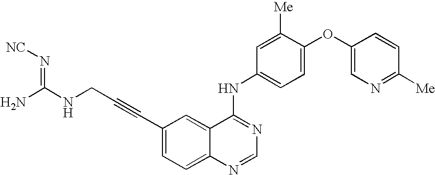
C1=C(OC2=CN=C([Me])C=C2)C([Me])=CC(NC2=NC=NC3=CC=C(C#CCNC(=N[NC])N)C=C32)=C1
